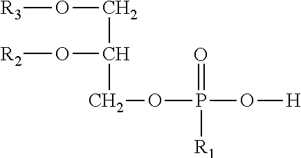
[R3]OCC(COP(=O)(O[H])[R1])O[R2]
